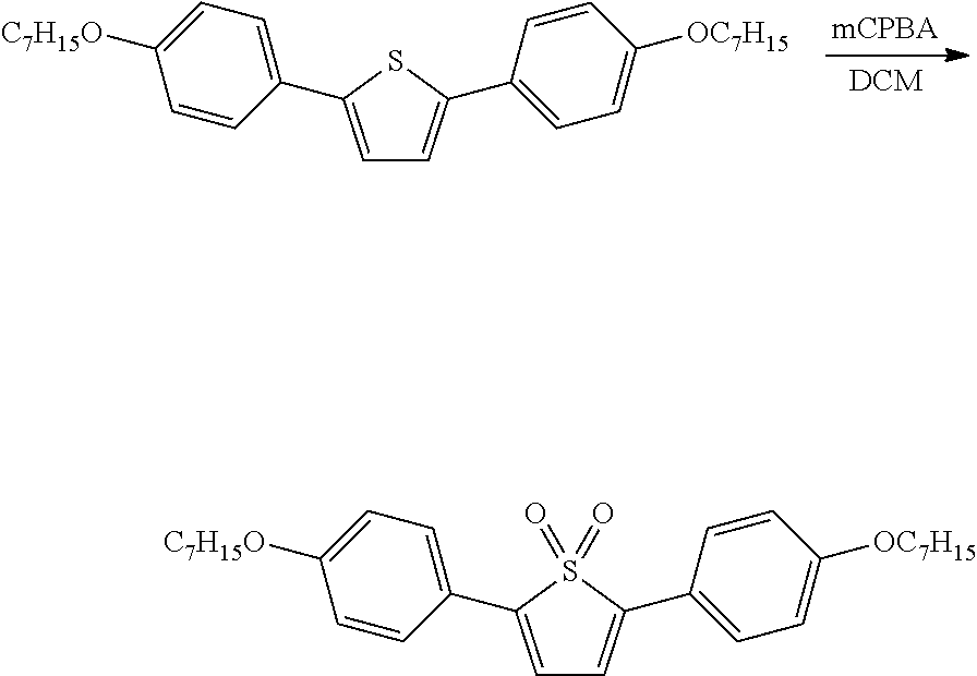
C1=C(C2=CC=C([C7H15O])C=C2)SC(C2=CC=C([OC7H15])C=C2)=C1.C1=C(C2=CC=C([C7H15O])C=C2)S(=O)(=O)C(C2=CC=C([OC7H15])C=C2)=C1
